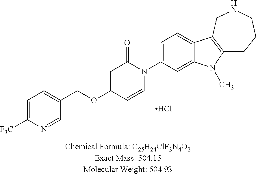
C1=C([F3C])N=CC(COC2=CC(=O)N(C3=CC=C4C(=C3)N(C)C3=C4CNCCC3)C=C2)=C1.Cl
